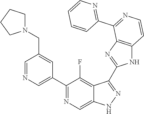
C1=NC=C(C2=NC=C3C(=C2F)C(C2=NC4=C(N2)C=CN=C4C2=NC=CC=C2)=NN3)C=C1CN1CCCC1
